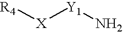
[R4][X][Y1]N
